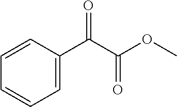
C1=C(C(C(OC)=O)=O)C=CC=C1
